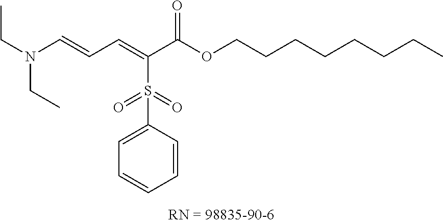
CCN(CC)C=CC=C(C(OCCCCCCCC)=O)S(=O)(=O)C1=CC=CC=C1
